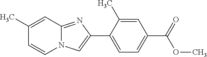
C1(C)=CC2=NC(C3=CC=C(C(=O)OC)C=C3C)=CN2C=C1
